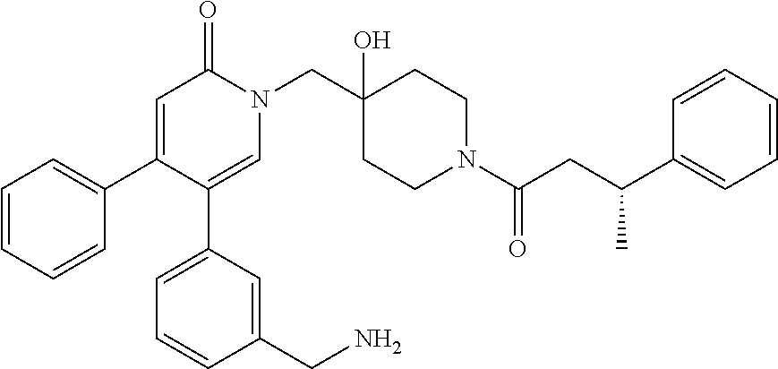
C1=CC=CC(C2=CC(=O)N(CC3(O)CCN(C(CC(C4=CC=CC=C4)C)=O)CC3)C=C2C2=CC=CC(CN)=C2)=C1
